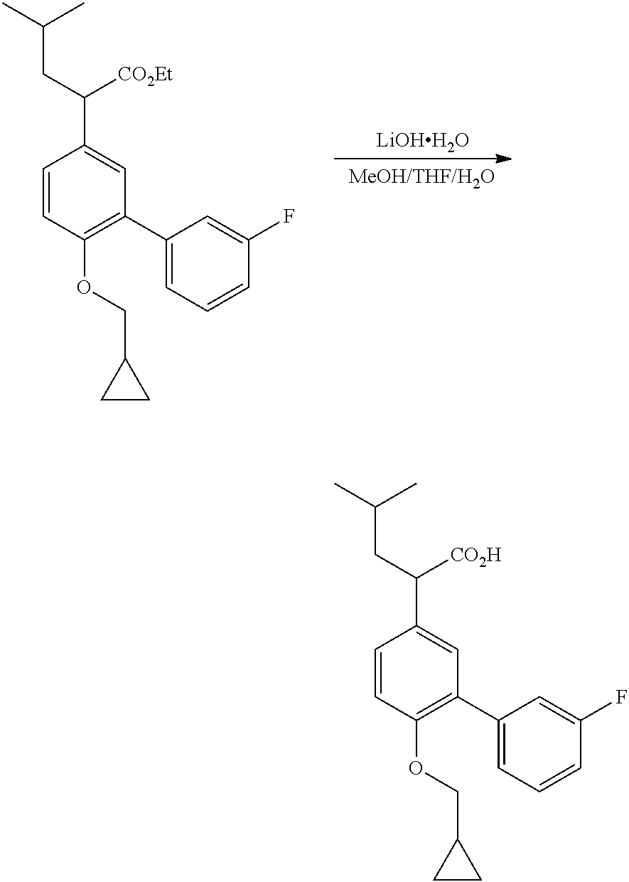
C1=CC(OCC2CC2)=C(C2=CC=CC(F)=C2)C=C1C(CC(C)C)[CO2Et].[LiOHH2O].C1=CC(OCC2CC2)=C(C2=CC=CC(F)=C2)C=C1C(CC(C)C)[CO2H]
